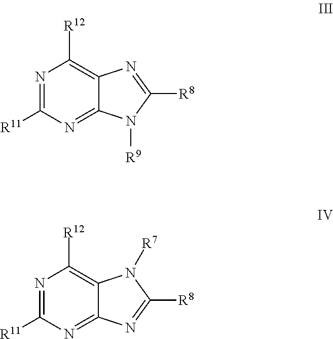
N1=C([R11])N=C2C(=C1[R12])N=C([R8])N2[R9].N1=C([R11])N=C2C(=C1[R12])N([R7])C([R8])=N2
